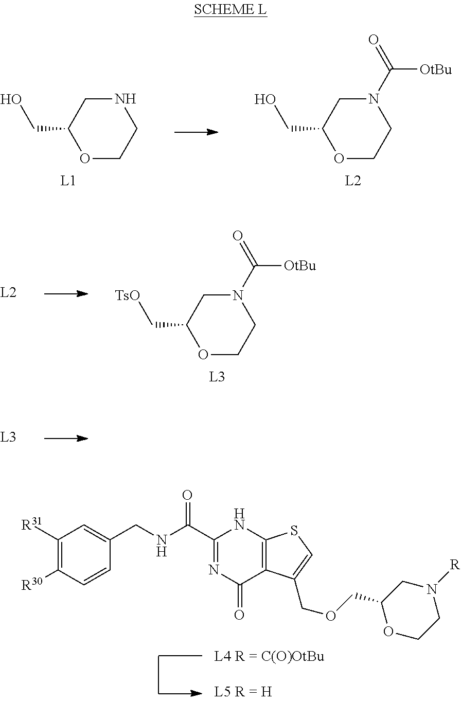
O1CCNCC1CO.O1CCN(C(=O)[OtBu])CC1CO.O1CCN(C(=O)[OtBu])CC1C[TsO].C1(C(NCC2=CC([R31])=C([R30])C=C2)=O)=NC(=O)C2=C(N1)SC=C2COCC1OCCN([R])C1
